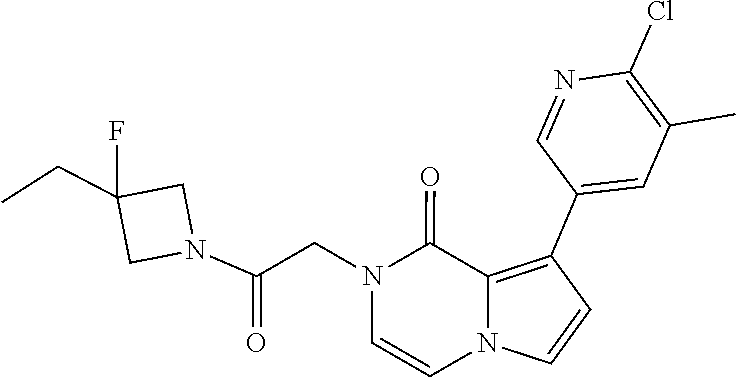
N1(CC(N2CC(CC)(F)C2)=O)C=CN2C=CC(C3=CC(C)=C(Cl)N=C3)=C2C1=O
